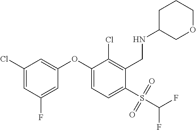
C1(Cl)=CC(F)=CC(OC2=CC=C(S(C(F)F)(=O)=O)C(CNC3COCCC3)=C2Cl)=C1
